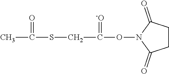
C1CC(=O)N(OC(CSC(=O)C)=[-O])C1=O
